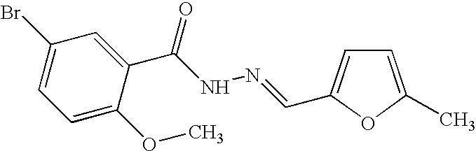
C1=C(OC)C(C(NN=CC2=CC=C(C)O2)=O)=CC(Br)=C1
